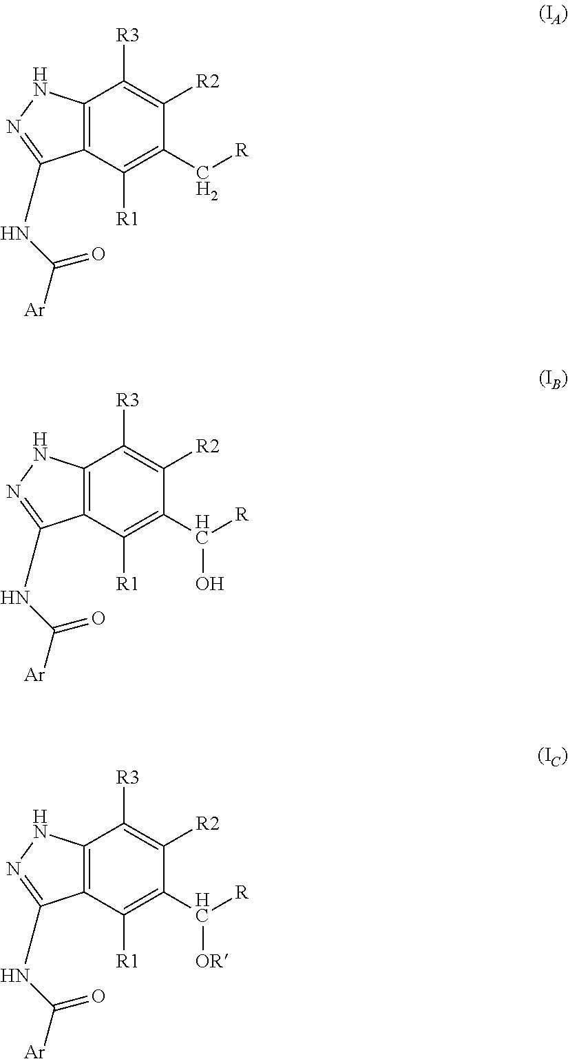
C12=C(C([R1])=C(C[R])C([R2])=C1[R3])C(NC([Ar])=O)=NN2.C12=C(C([R1])=C(C([R])O)C([R2])=C1[R3])C(NC([Ar])=O)=NN2.C12=C(C([R1])=C(C([R])[OR])C([R2])=C1[R3])C(NC([Ar])=O)=NN2
